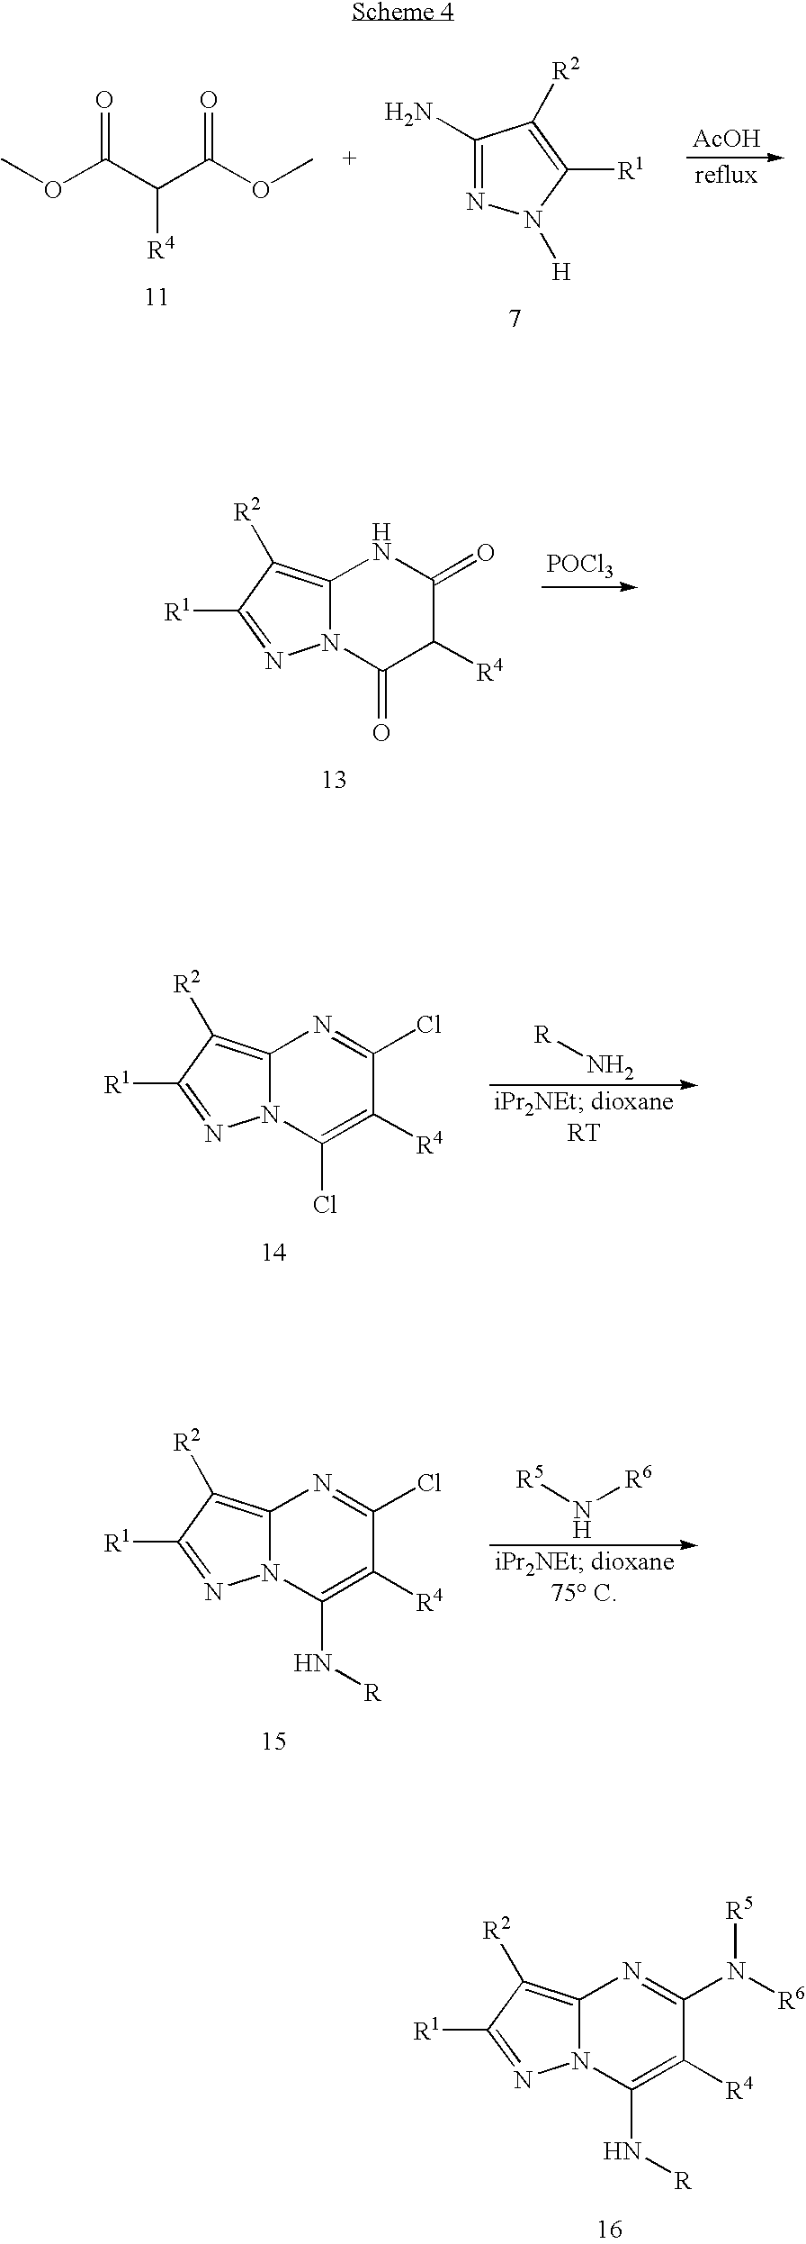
C12=C([R2])C([R1])=NN1C(N[R])=C([R4])C(N([R6])[R5])=N2.C1(N)=NN([H])C([R1])=C1[R2].[AcOH].O(C(C(C(OC)=O)[R4])=O)C.[POCl3].C12=C([R2])C([R1])=NN1C(=O)C([R4])C(=O)N2.C12=C([R2])C([R1])=NN1C(Cl)=C([R4])C(Cl)=N2.[R]N.C12=C([R2])C([R1])=NN1C(N[R])=C([R4])C(Cl)=N2.[R5]N[R6]
